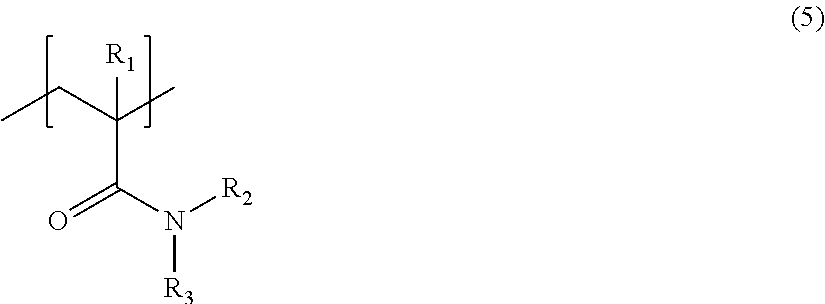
C(C(N([R2])[R3])=O)(CC)(C)[R1]
